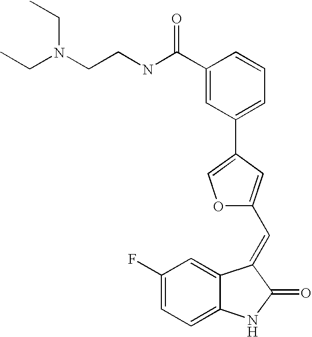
C1(F)=CC=C2C(=C1)C(=CC1=CC(C3=CC=CC(C(NCCN(CC)CC)=O)=C3)=CO1)C(=O)N2
